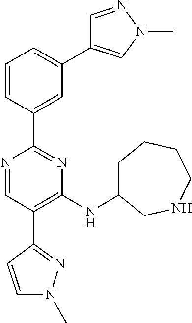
N1=CC(C2=NN(C)C=C2)=C(NC2CCCCNC2)N=C1C1=CC(C2=CN(C)N=C2)=CC=C1
